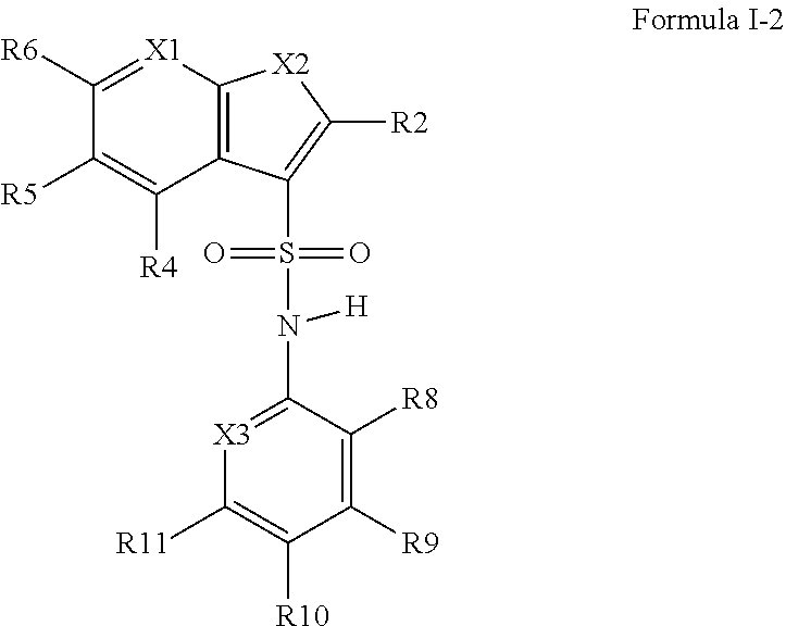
C1([R6])=[X1]C2=C(C([R4])=C1[R5])C(S(N(C1=[X3]C([R11])=C([R10])C([R9])=C1[R8])[H])(=O)=O)=C([R2])[X2]2
